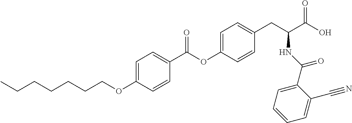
C1=C(OCCCCCCC)C=CC(C(OC2=CC=C(CC(C(O)=O)NC(C3=CC=CC=C3C#N)=O)C=C2)=O)=C1
